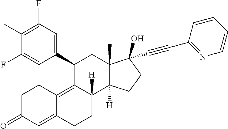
C1(C2=CC(F)=C(C)C(F)=C2)C2=C3C(=CC(=O)CC3)CCC2([H])C2([H])C(C)(C1)C(C#CC1=NC=CC=C1)(O)CC2
